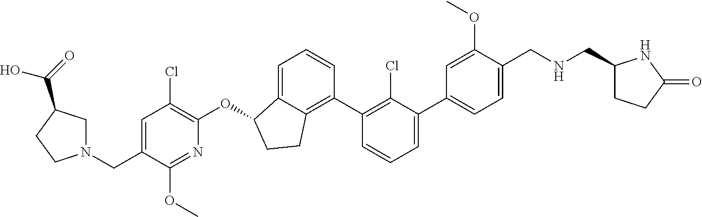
C(C1=CC(Cl)=C(OC2C3=CC=CC(C4=C(Cl)C(C5=CC=C(CNCC6CCC(=O)N6)C(OC)=C5)=CC=C4)=C3CC2)N=C1OC)N1CC(C(=O)O)CC1
